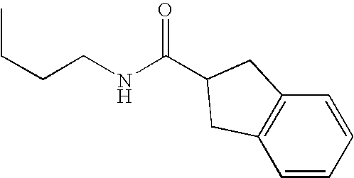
C(=O)(NCCCC)C1CC2=C(C=CC=C2)C1
